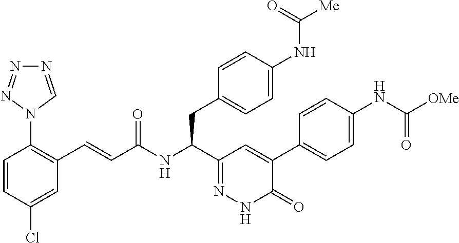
C1=C(Cl)C=CC(N2C=NN=N2)=C1C=CC(=O)NC(C1=NNC(=O)C(C2=CC=C(NC(=O)[OMe])C=C2)=C1)CC1=CC=C(NC([Me])=O)C=C1
